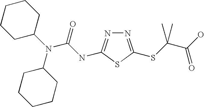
C1CCC(N(C(=O)NC2=NN=C(SC(C)(C(O)=O)C)S2)C2CCCCC2)CC1
